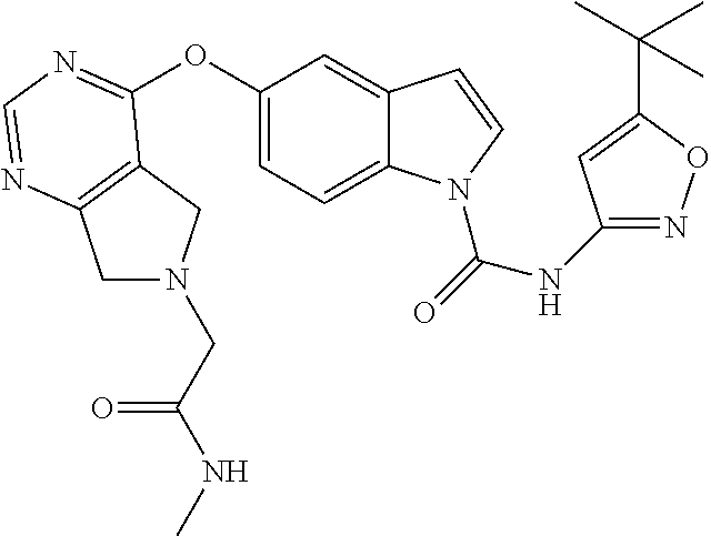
O(C1=CC=C2C(=C1)C=CN2C(=O)NC1=NOC(C(C)(C)C)=C1)C1=NC=NC2=C1CN(CC(NC)=O)C2
